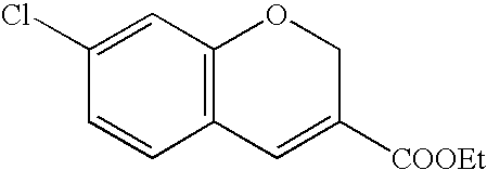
C1(Cl)=CC2=C(C=C1)C=C([COOEt])CO2
